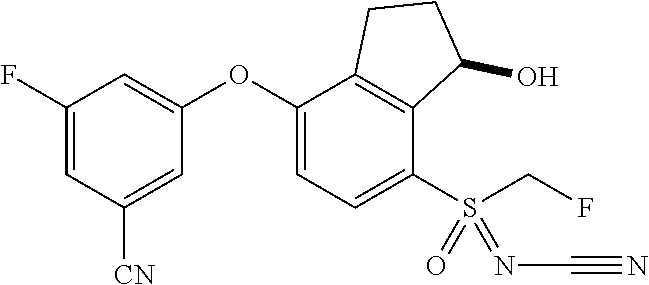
C1(F)=CC([CN])=CC(OC2=CC=C(S(CF)(=NC#N)=O)C3=C2CCC3O)=C1
